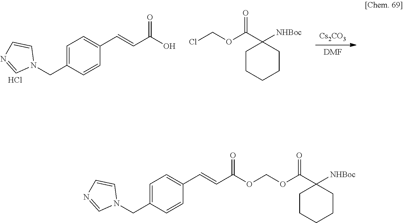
[Cs2CO3].[DMF].N1(CC2=CC=C(C=CC(=O)O)C=C2)C=CN=C1.ClCOC(C1([NHBoc])CCCCC1)=O.Cl.N1(CC2=CC=C(C=CC(=O)OCOC(=O)C3([NHBoc])CCCCC3)C=C2)C=CN=C1
